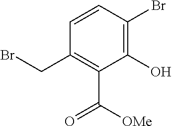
C(C1=C(C([OMe])=O)C(O)=C(Br)C=C1)Br
